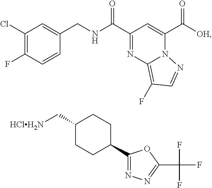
C1(Cl)=C(F)C=CC(CNC(C2=NC3=C(F)C=NN3C(C([OH])=O)=C2)=O)=C1.C1(C[HClH2N])CCC(C2=NN=C(C(F)(F)F)O2)CC1
